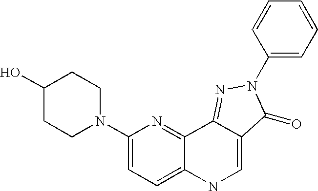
C1(O)CCN(C2=CC=C3C(=N2)C2=NN(C4=CC=CC=C4)C(=O)C2=CN3)CC1
